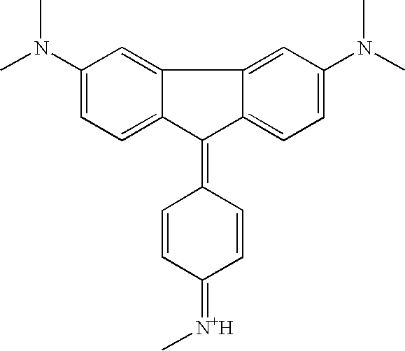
C1(N(C)C)=CC=C2C(=C1)C1=CC(N(C)C)=CC=C1C2=C1C=CC(=[N+H]C)C=C1
